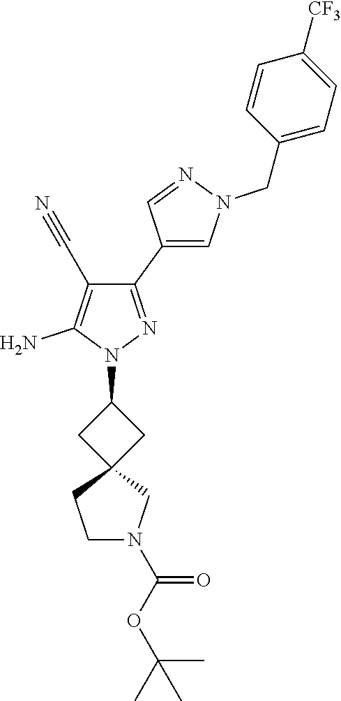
C1(C2=CN(CC3=CC=C([CF3])C=C3)N=C2)=NN(C2CC3(C2)CCN(C(OC(C)(C)C)=O)C3)C(N)=C1C#N
